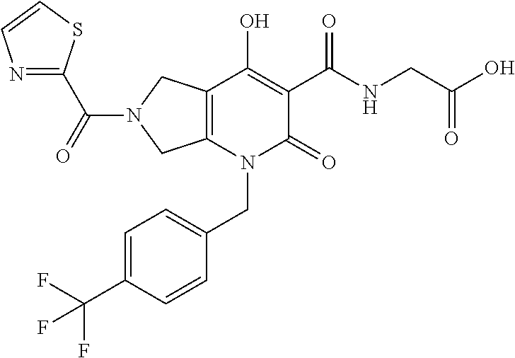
C12=C(N(CC3=CC=C(C(F)(F)F)C=C3)C(=O)C(C(NCC(O)=O)=O)=C1O)CN(C(=O)C1=NC=CS1)C2
